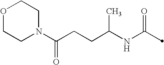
C(NC(=O)C)(CCC(N1CCOCC1)=O)C
